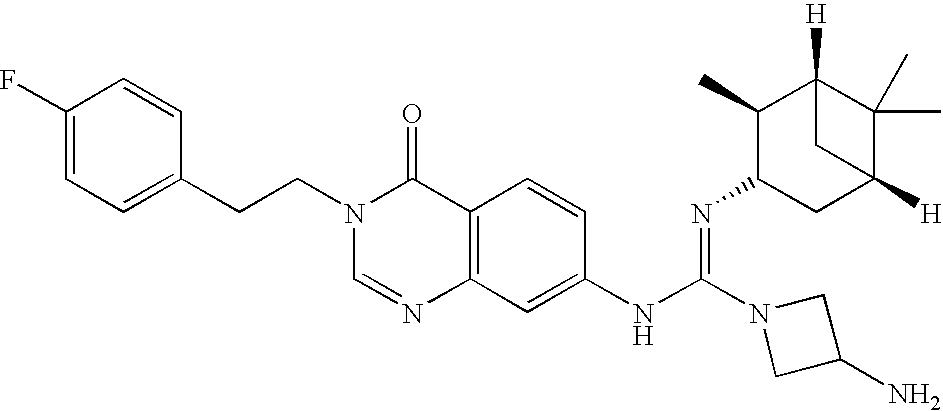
C1(F)=CC=C(CCN2C=NC3=C(C2=O)C=CC(NC(=NC2CC4([H])C(C)(C)C([H])(C2C)C4)N2CC(N)C2)=C3)C=C1
